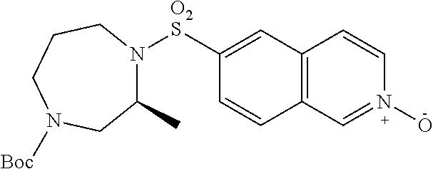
C1(C)N([O2S]C2=CC3=C(C=C2)C=N(O)C=C3)CCCN([Boc])C1
